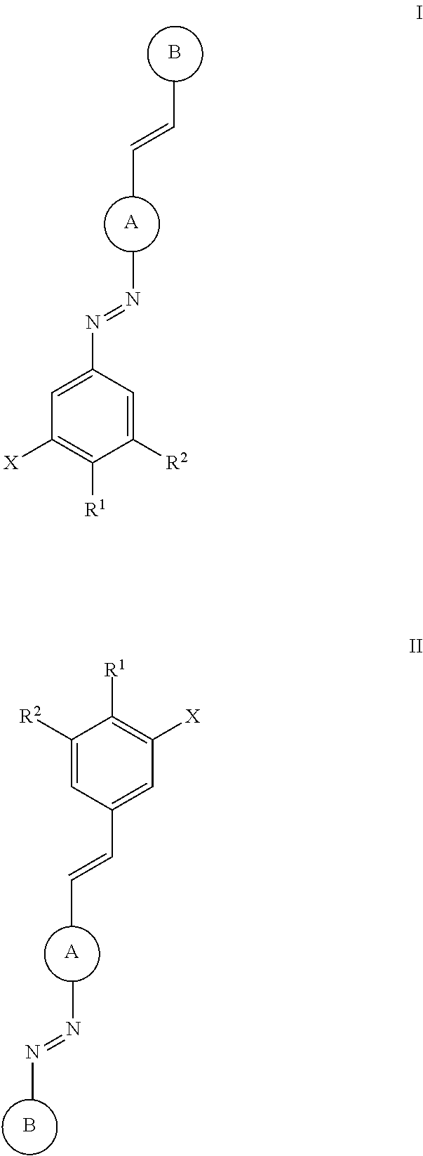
B.[A].CC=CC.CN=NC1=CC([X])=C([R1])C([R2])=C1.[A].B.CN=NC.CC=CC1=CC([X])=C([R1])C([R2])=C1
